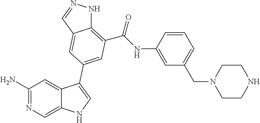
C1(N)=NC=C2C(=C1)C(C1=CC(C(=O)NC3=CC(CN4CCNCC4)=CC=C3)=C3NN=CC3=C1)=CN2
